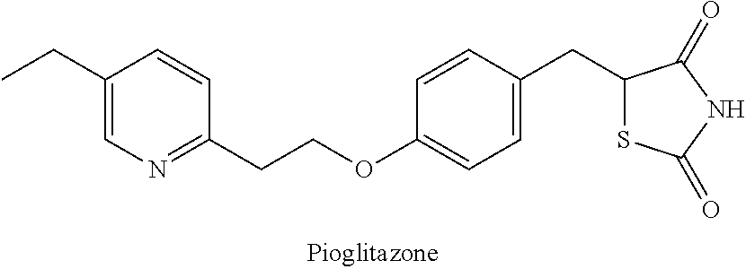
C1(CCOC2=CC=C(CC3SC(=O)NC3=O)C=C2)=NC=C(CC)C=C1
